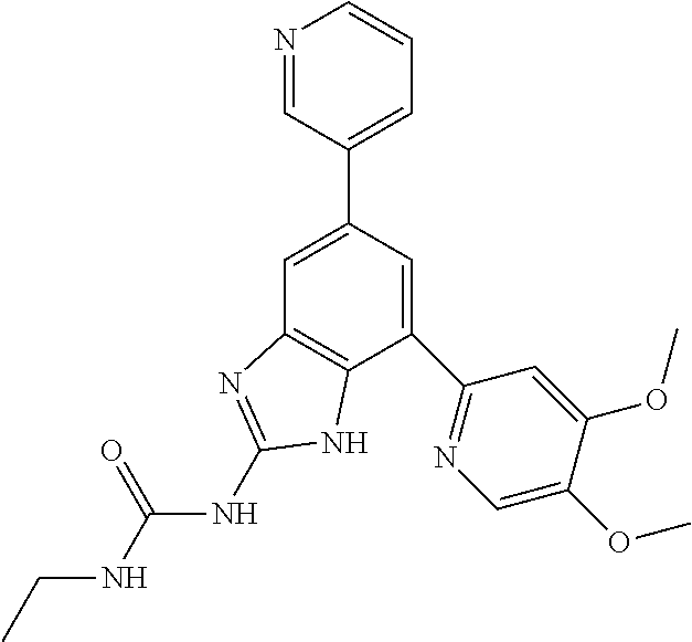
C1=C(C2=CC=CN=C2)C=C(C2=NC=C(OC)C(OC)=C2)C2=C1N=C(NC(=O)NCC)N2
